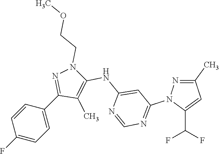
C1(F)=CC=C(C2=NN(CCOC)C(NC3=CC(N4N=C(C)C=C4C(F)F)=NC=N3)=C2C)C=C1
